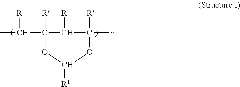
C(C)(C1([R])C([R])C(C)([R])OC([R1])O1)[R]
